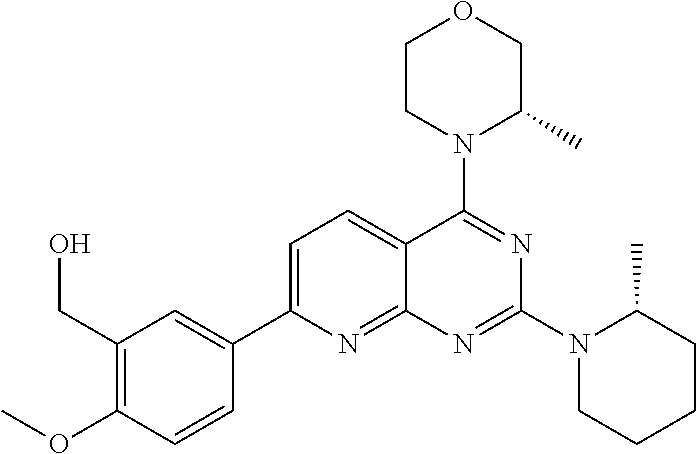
C1=C(C2=CC(CO)=C(OC)C=C2)N=C2C(=C1)C(N1C(C)COCC1)=NC(N1CCCCC1C)=N2
